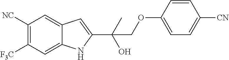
C1([NC])=C([F3C])C=C2C(=C1)C=C(C(O)(C)COC1=CC=C([CN])C=C1)N2
